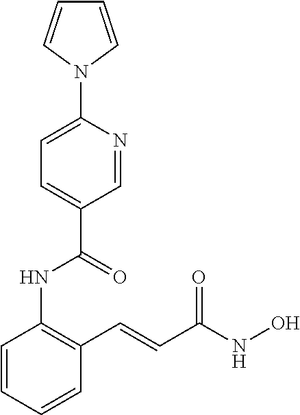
C1=CC=CC(C=CC(NO)=O)=C1NC(C1=CC=C(N2C=CC=C2)N=C1)=O
